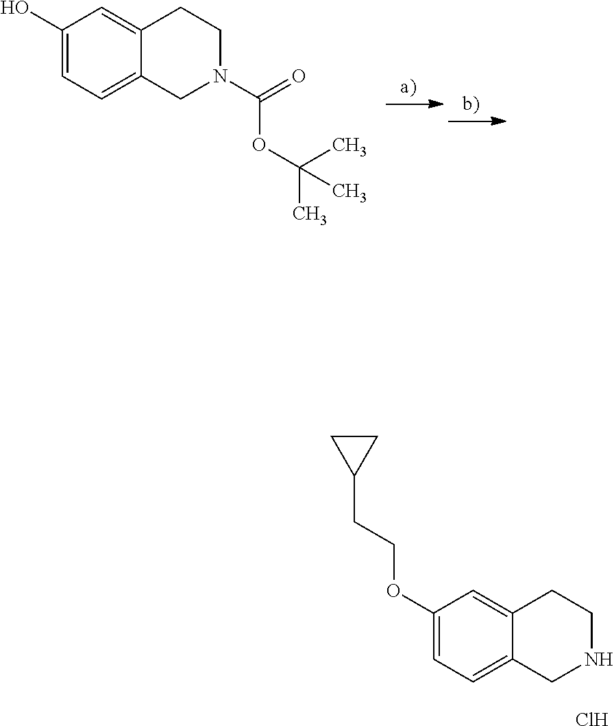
C1(OCCC2CC2)=CC=C2C(=C1)CCNC2.Cl.C1(O)=CC=C2C(=C1)CCN(C(=O)OC(C)(C)C)C2
